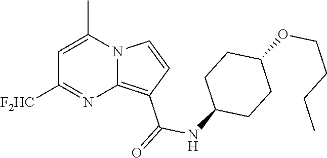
C1=C(C)N2C(=C(C(=O)NC3CCC(OCCCC)CC3)C=C2)N=C1[F2HC]
